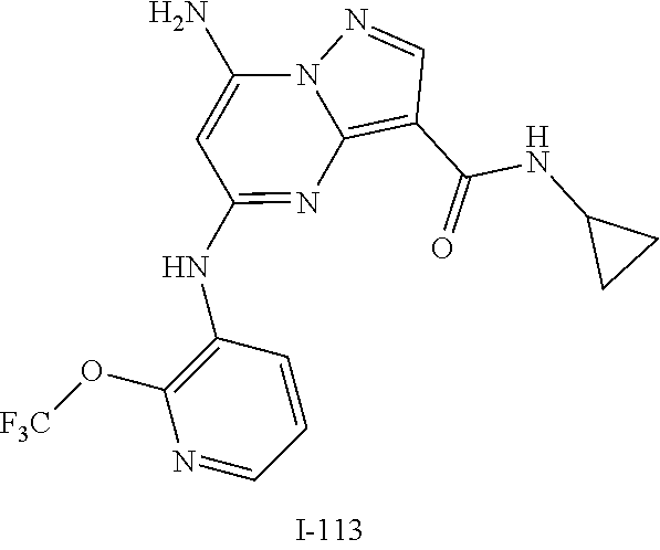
C12=C(C(NC3CC3)=O)C=NN1C(N)=CC(NC1=C(O[F3C])N=CC=C1)=N2
